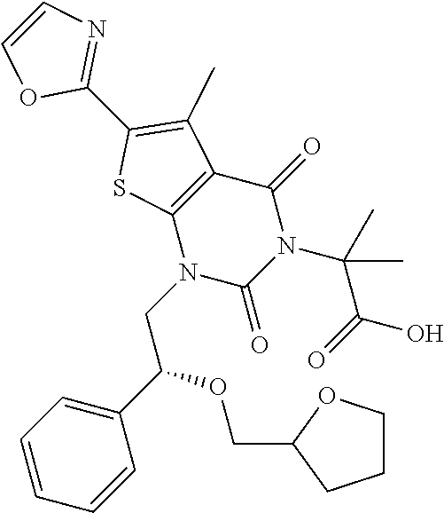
C12=C(N(CC(C3=CC=CC=C3)OCC3CCCO3)C(=O)N(C(C(=O)O)(C)C)C1=O)SC(C1=NC=CO1)=C2C
